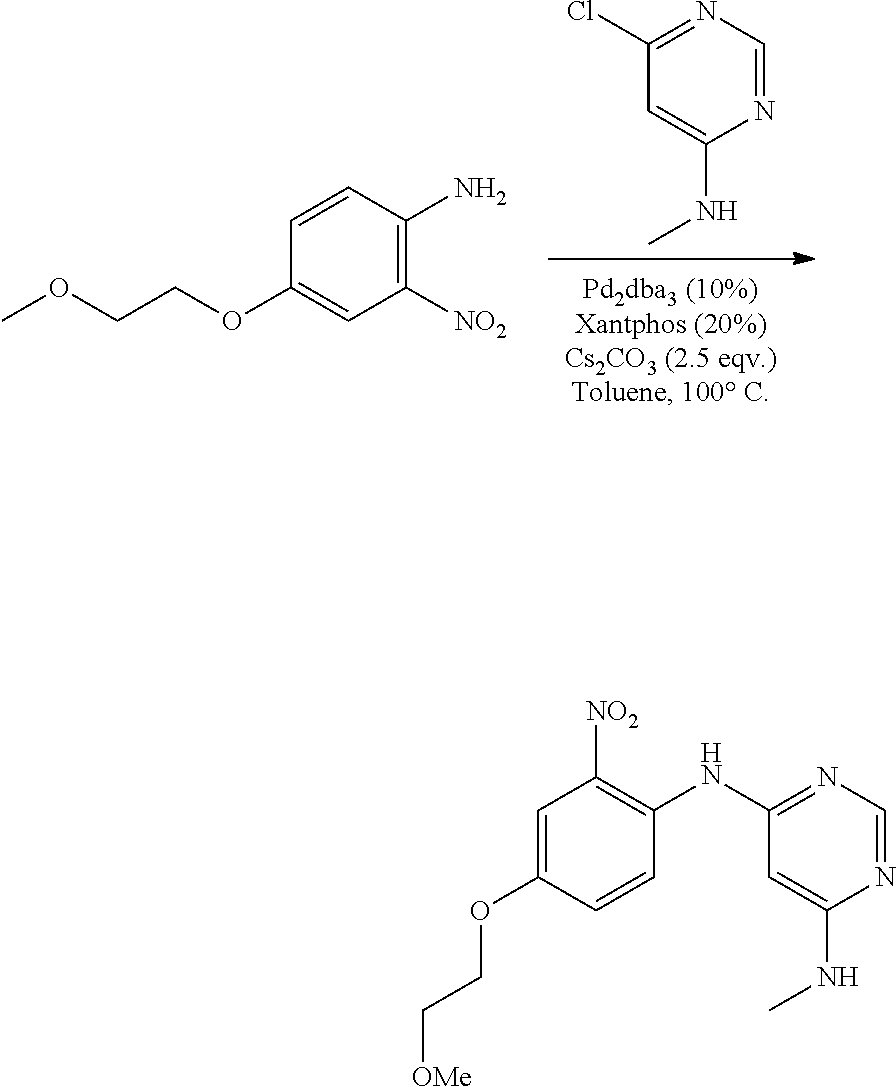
C1=C(NC)N=CN=C1Cl.C1(OCCOC)=CC([NO2])=C(N)C=C1.C1=C(OCC[OMe])C=CC(NC2=NC=NC(NC)=C2)=C1[NO2]
